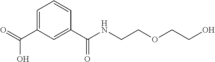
O=C(C1=CC=CC(C(NCCOCCO)=O)=C1)O
